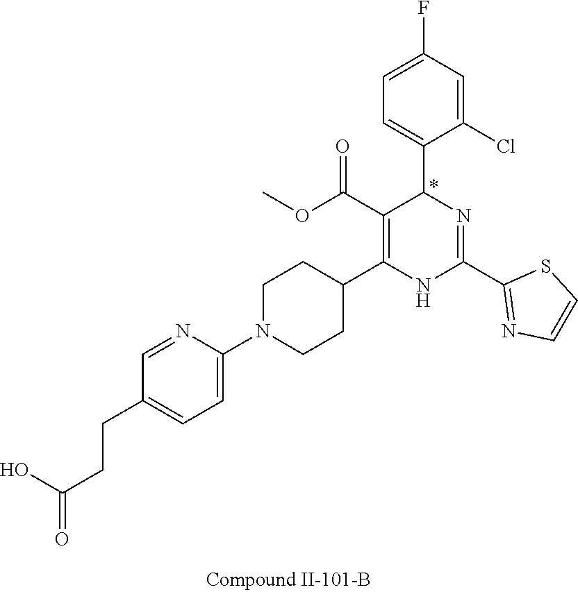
C1=C(Cl)C(C2N=C(C3=NC=CS3)NC(C3CCN(C4=CC=C(CCC(O)=O)C=N4)CC3)=C2C(OC)=O)=CC=C1F
